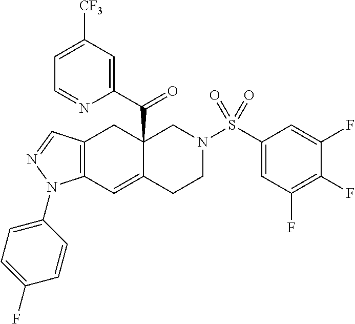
C12=C(C=C3C(C(C4=CC([CF3])=CC=N4)=O)(C1)CN(S(C1=CC(F)=C(F)C(F)=C1)(=O)=O)CC3)N(C1=CC=C(F)C=C1)N=C2
